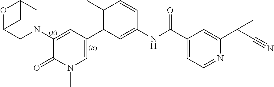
O1C2CN(C3=CC(C4=C(C)C=CC(NC(C5=CC=NC(C(C#N)(C)C)=C5)=O)=C4)=CN(C)C3=O)CC1C2
